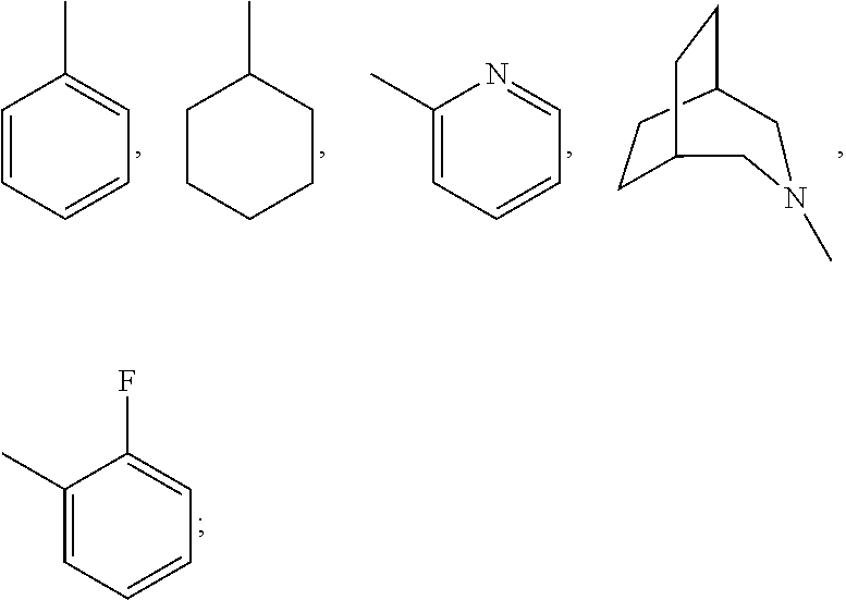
C1(C)=CC=CC=C1F.C1=CC=CC=C1C.C1CCCCC1C.C1(C)=CC=CC=N1.C1CC2CCC1CN(C)C2
